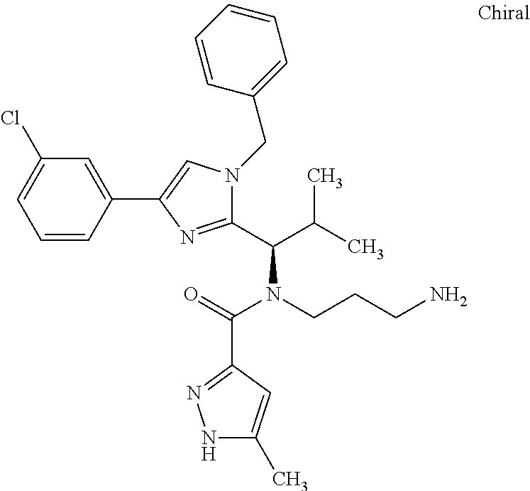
C1=CC(C2=CN(CC3=CC=CC=C3)C(C(C(C)C)N(CCCN)C(=O)C3=NNC(C)=C3)=N2)=CC(Cl)=C1
